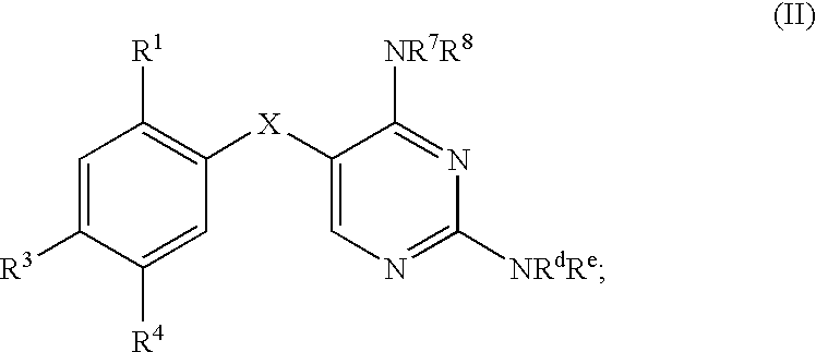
C1=C([R3])C([R4])=CC([X]C2=CN=C([NRdRe])N=C2[NR7R8])=C1[R1]
